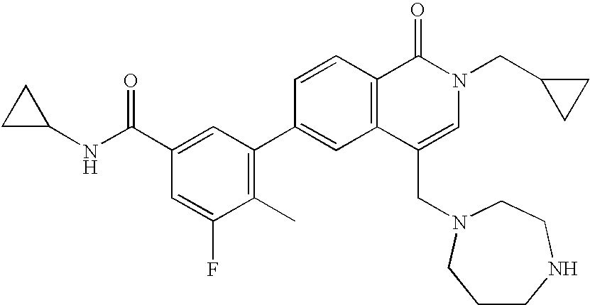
C1C(NC(C2=CC(C3=CC4=C(C=C3)C(=O)N(CC3CC3)C=C4CN3CCNCCC3)=C(C)C(F)=C2)=O)C1
